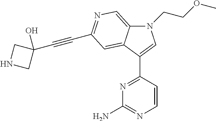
N1(CCOC)C2=CN=C(C#CC3(O)CNC3)C=C2C(C2=NC(N)=NC=C2)=C1
